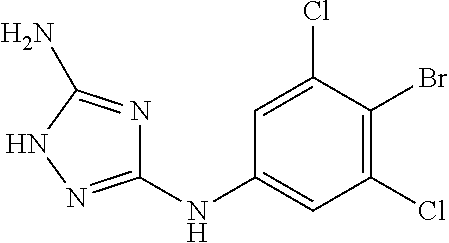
C1=C(Cl)C(Br)=C(Cl)C=C1NC1=NNC(N)=N1
